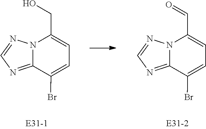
C12=NC=NN1C(C=O)=CC=C2Br.C12=NC=NN1C(CO)=CC=C2Br
